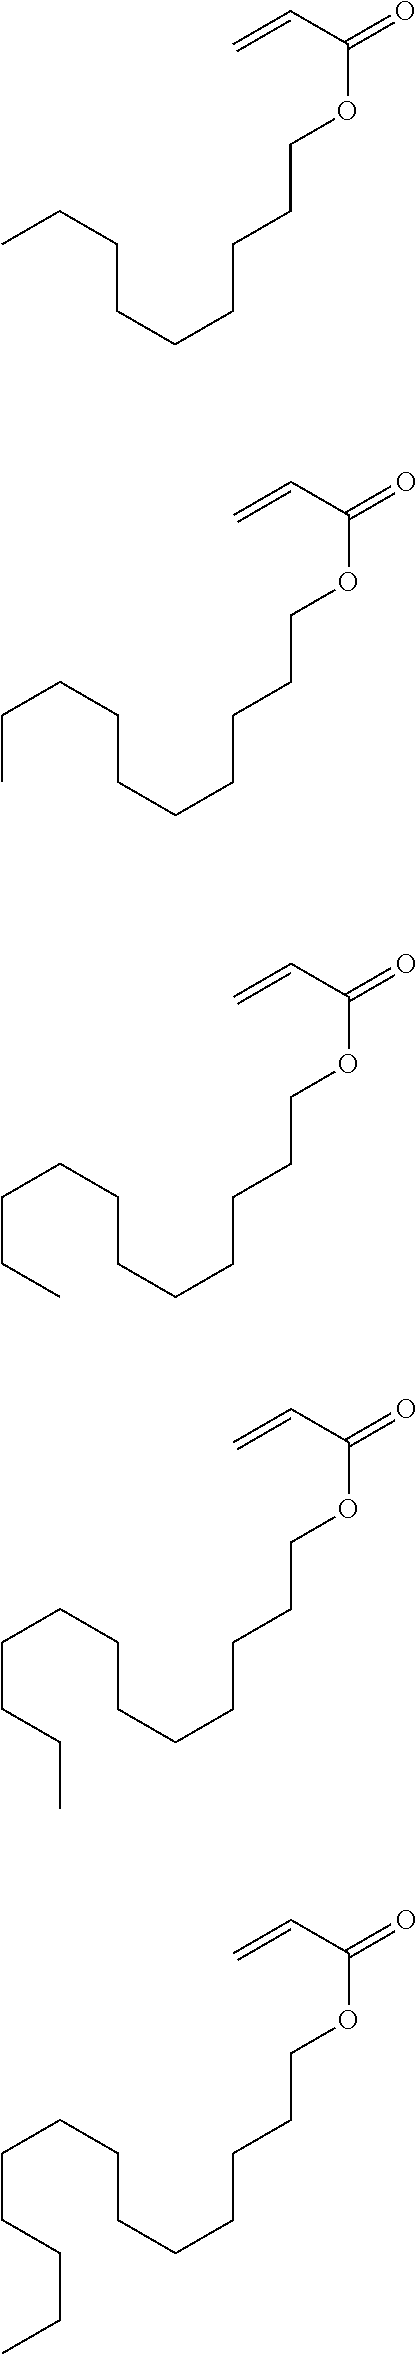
C(=C)C(OCCCCCCCCC)=O.C(=C)C(OCCCCCCCCCC)=O.C(=C)C(OCCCCCCCCCCC)=O.C(=C)C(OCCCCCCCCCCCC)=O.C(=C)C(OCCCCCCCCCCCCC)=O
